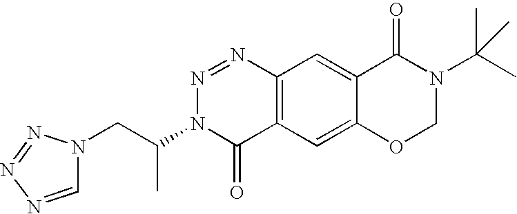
C1=NN=NN1CC(N1C(=O)C2=C(N=N1)C=C1C(=C2)OCN(C(C)(C)C)C1=O)C
